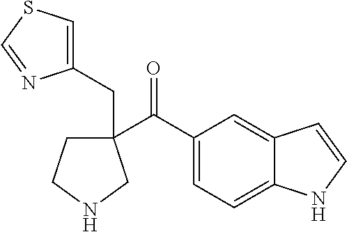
C(=O)(C1(CC2=CSC=N2)CCNC1)C1=CC=C2C(=C1)C=CN2
